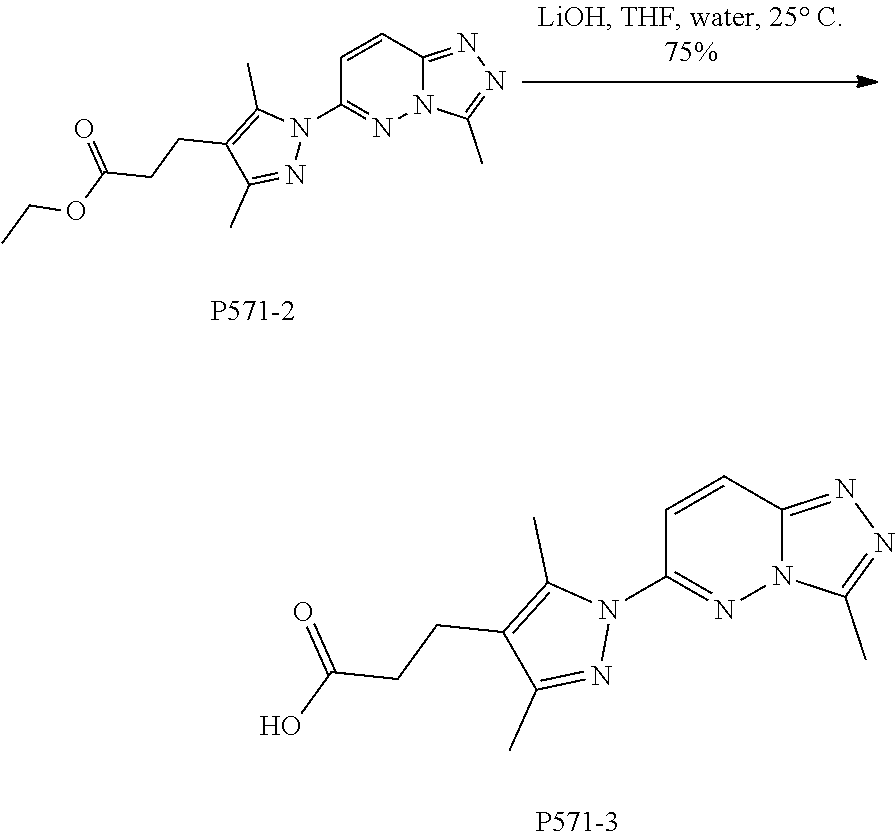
C1=CC2=NN=C(C)N2N=C1N1C(C)=C(CCC(O)=O)C(C)=N1.C1=CC2=NN=C(C)N2N=C1N1C(C)=C(CCC(OCC)=O)C(C)=N1
